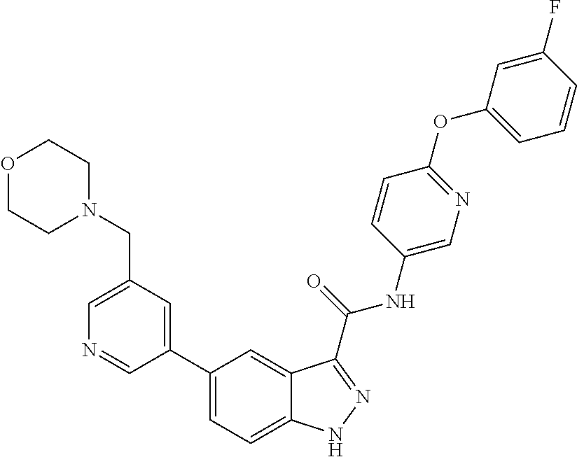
C1(CN2CCOCC2)=CN=CC(C2=CC=C3C(=C2)C(C(NC2=CN=C(OC4=CC=CC(F)=C4)C=C2)=O)=NN3)=C1
